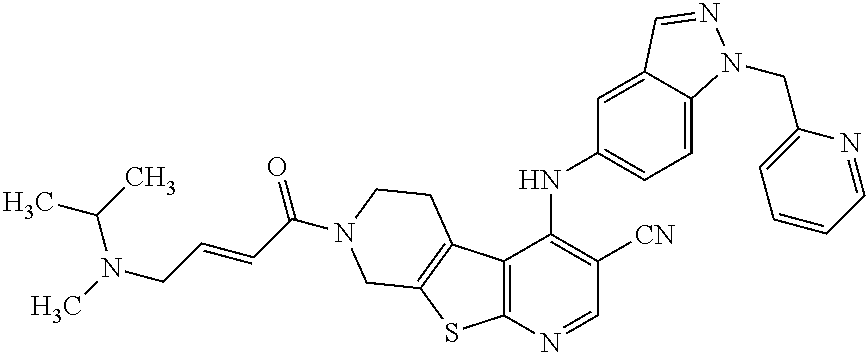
C12=C(C(NC3=CC=C4C(=C3)C=NN4CC3=CC=CC=N3)=C([CN])C=N1)C1=C(S2)CN(C(C=CCN(C(C)C)C)=O)CC1
